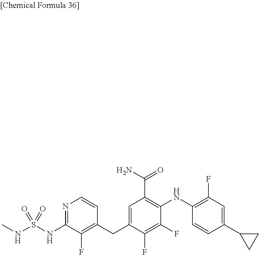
C1(F)=C(NC2=C(C(N)=O)C=C(CC3=C(F)C(NS(NC)(=O)=O)=NC=C3)C(F)=C2F)C=CC(C2CC2)=C1
